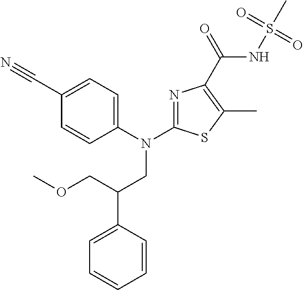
N1=C(N(C2=CC=C(C#N)C=C2)CC(C2=CC=CC=C2)COC)SC(C)=C1C(NS(C)(=O)=O)=O
